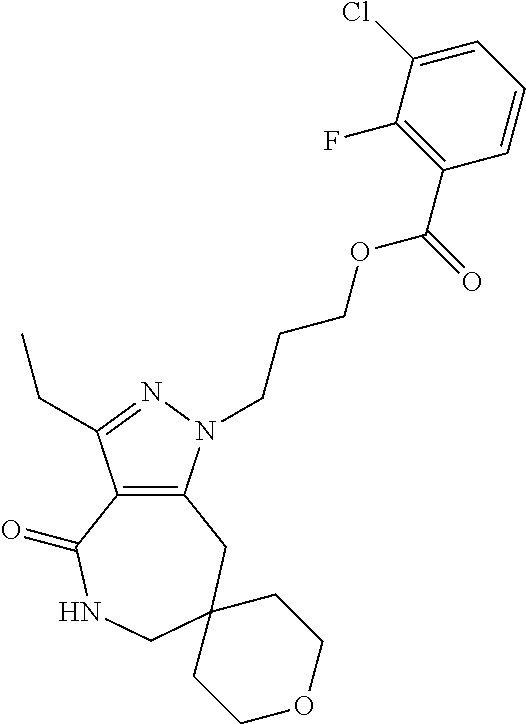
C12=C(N(CCCOC(C3=C(F)C(Cl)=CC=C3)=O)N=C1CC)CC1(CNC2=O)CCOCC1
